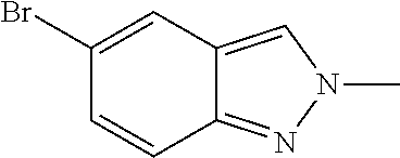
C1(Br)=CC2=CN(C)N=C2C=C1
